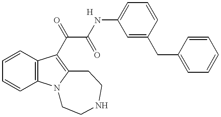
C1=CC2=C(C=C1)N1C(=C2C(C(=O)NC2=CC=CC(CC3=CC=CC=C3)=C2)=O)CCNCC1
